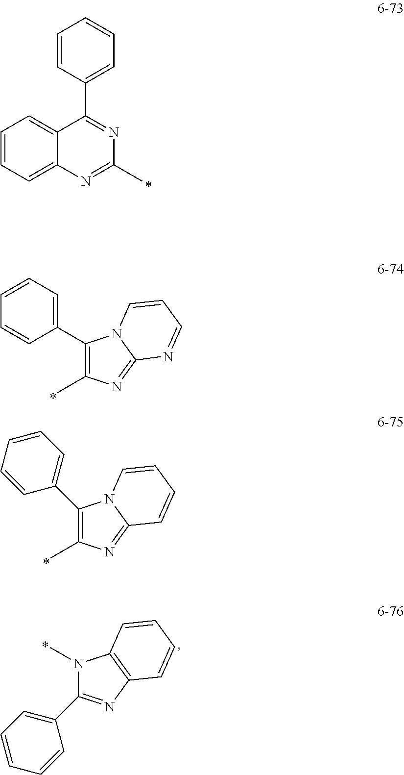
C1=CC=C2C(=C1)C(C1=CC=CC=C1)=NC(C)=N2.C1(C2=CC=CC=C2)=C(C)N=C2N1C=CC=N2.C1(C2=CC=CC=C2)=C(C)N=C2N1C=CC=C2.N1(C)C(C2=CC=CC=C2)=NC2=C1C=CC=C2
